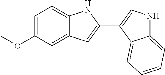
C1=C(OC)C=C2C(=C1)NC(C1=CNC3=CC=CC=C13)=C2
